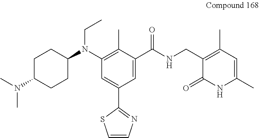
C1=C(C(NCC2=C(C)C=C(C)NC2=O)=O)C(C)=C(N(C2CCC(N(C)C)CC2)CC)C=C1C1=NC=CS1
